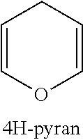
C1=COC=CC1
